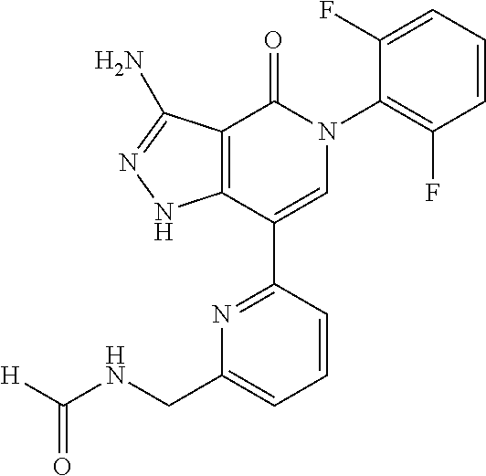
C12=C(C(C3=NC(CNC([H])=O)=CC=C3)=CN(C3=C(F)C=CC=C3F)C1=O)NN=C2N
